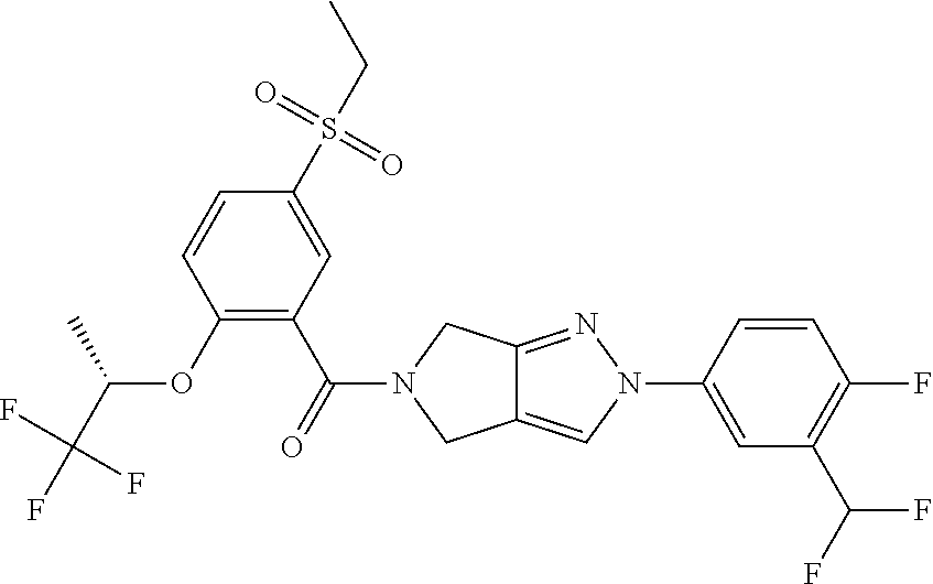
O(C1=C(C(=O)N2CC3=CN(C4=CC(C(F)F)=C(F)C=C4)N=C3C2)C=C(S(CC)(=O)=O)C=C1)C(C(F)(F)F)C
